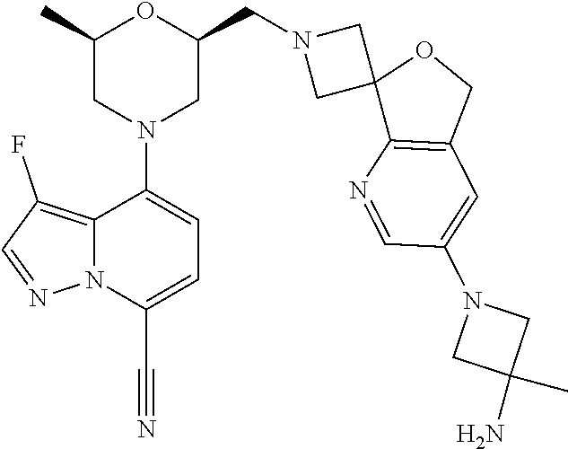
C12=C(F)C=NN1C(C#N)=CC=C2N1CC(CN2CC3(C2)C2=C(CO3)C=C(N3CC(N)(C)C3)C=N2)OC(C)C1
